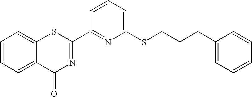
C1=CC=C(SCCCC2=CC=CC=C2)N=C1C1=NC(=O)C2=CC=CC=C2S1
